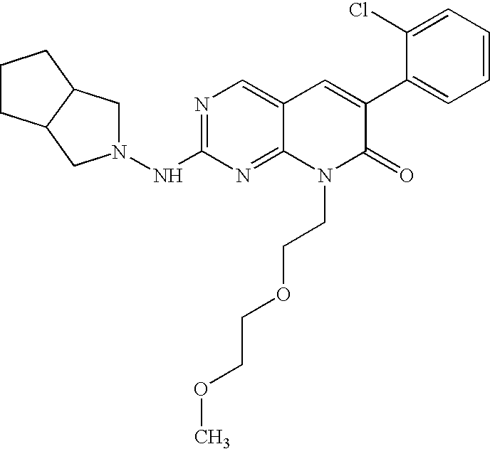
N1=C(NN2CC3C(C2)CCC3)N=C2C(=C1)C=C(C1=CC=CC=C1Cl)C(=O)N2CCOCCOC
